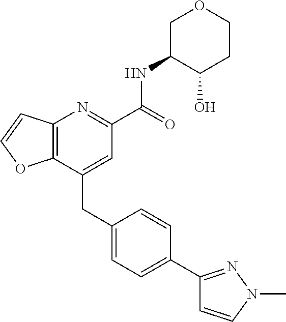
C12=C(C=CO1)N=C(C(NC1C(O)CCOC1)=O)C=C2CC1=CC=C(C2=NN(C)C=C2)C=C1
